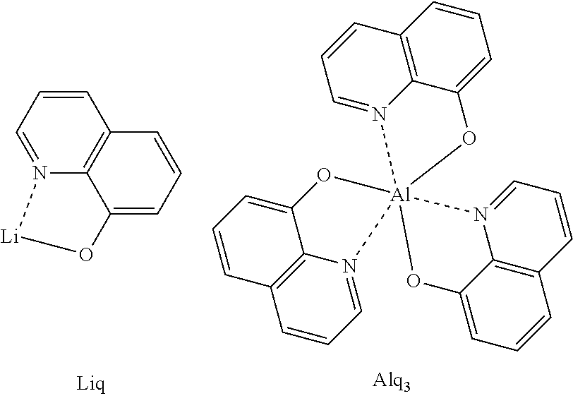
C1=N2C3=C(C=C1)C=CC=C3O[Li]2.C1=CC=N2C3=C1C=CC=C3O[Al]213(OC2=CC=CC4=C2N1=CC=C4)N1=CC=CC2=C1C(=CC=C2)O3
